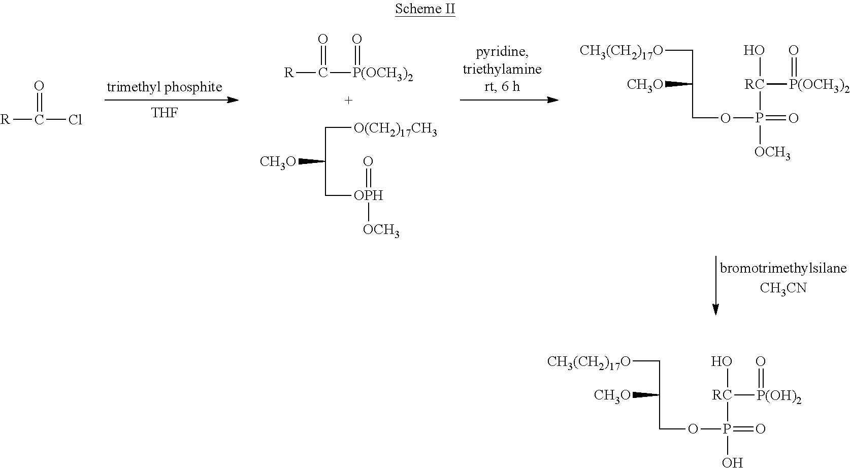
[THF].[R]C([P(OCH3)2]=O)=O.C([CH3O])(C[O(CH2)17CH3])C[OPH](=O)[OCH3].[R]C(Cl)=O.C([CH3O])(C[CH3(CH2)17O])COP(=O)([OCH3])[RC](O)[P(OCH3)2]=O.C([CH3O])(C[CH3(CH2)17O])COP(=O)(O)[RC](O)[P(OH)2]=O
